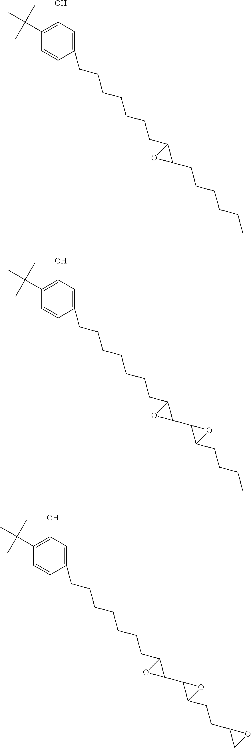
C1=CC(CCCCCCCC2C(CCCCCC)O2)=CC(O)=C1C(C)(C)C.C1=CC(CCCCCCCC2C(C3C(CCCC)O3)O2)=CC(O)=C1C(C)(C)C.C1=CC(CCCCCCCC2C(C3C(CCC4CO4)O3)O2)=CC(O)=C1C(C)(C)C
